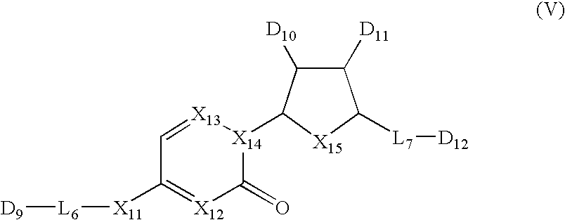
C1([D11])C([D10])C([X14]2[X13]=CC([X11][L6][D9])=[X12]C2=O)[X15]C1[L7][D12]
